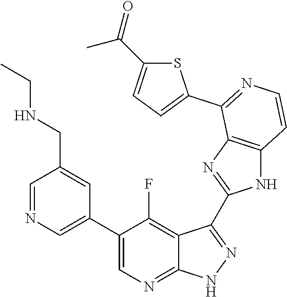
C1=NC=C(C2=CN=C3C(=C2F)C(C2=NC4=C(N2)C=CN=C4C2=CC=C(C(=O)C)S2)=N[N H]3)C=C1CNCC
